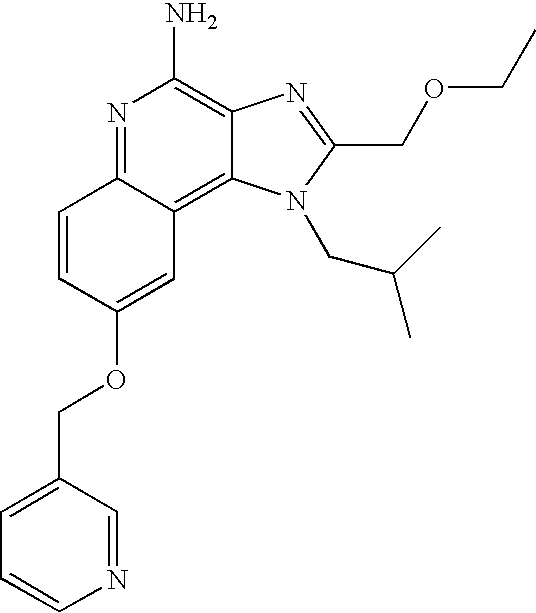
N1=C2C(=C3C(=C1N)N=C(COCC)N3CC(C)C)C=C(OCC1=CC=CN=C1)C=C2
